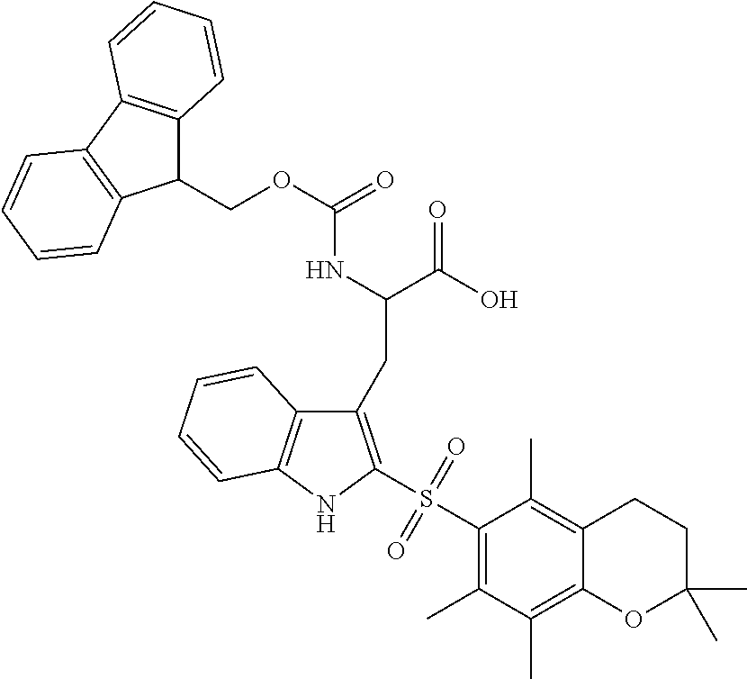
C1(CC(C(O)=O)NC(=O)OCC2C3=C(C4=C2C=CC=C4)C=CC=C3)=C(S(C2=C(C)C(C)=C3C(=C2C)CCC(C)(C)O3)(=O)=O)NC2=C1C=CC=C2
